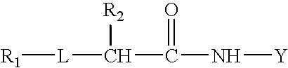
[R1][L]C(C(N[Y])=O)[R2]
